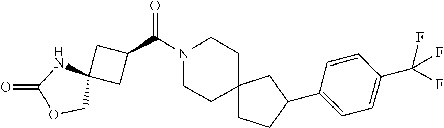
N1(C(C2CC3(C2)NC(=O)OC3)=O)CCC2(CC1)CCC(C1=CC=C(C(F)(F)F)C=C1)C2
